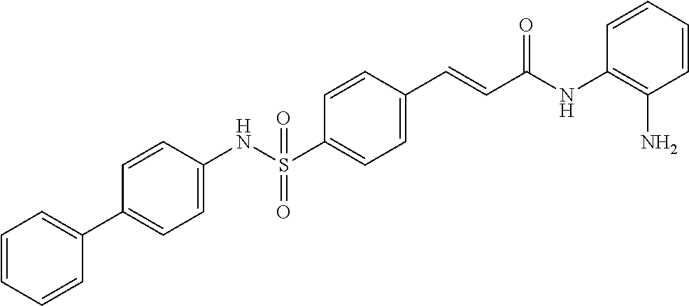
C1=CC(NS(C2=CC=C(C=CC(NC3=C(N)C=CC=C3)=O)C=C2)(=O)=O)=CC=C1C1=CC=CC=C1
